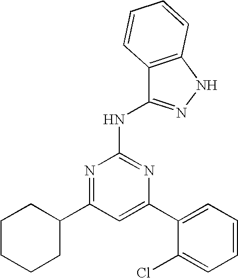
C1=C(C2=CC=CC=C2Cl)N=C(NC2=NNC3=C2C=CC=C3)N=C1C1CCCCC1
